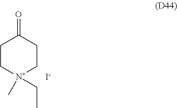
C1C[N+](C)(CC)CCC1=O.[I-]
